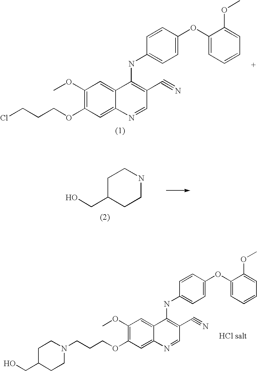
ClCCCOC1=C(OC)C=C2C(=C1)N=CC(C#N)=C2NC1=CC=C(OC2=CC=CC=C2OC)C=C1.C(CCOC1=C(OC)C=C2C(=C1)N=CC(C#N)=C2NC1=CC=C(OC2=CC=CC=C2OC)C=C1)N1CCC(CO)CC1.C1C(CO)CCNC1
